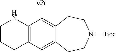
C12=C(C=C3C(=C1[cPr])CCN([Boc])CC3)CCCN2
